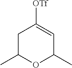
C1C(C)OC(C)C=C1[OTf]
